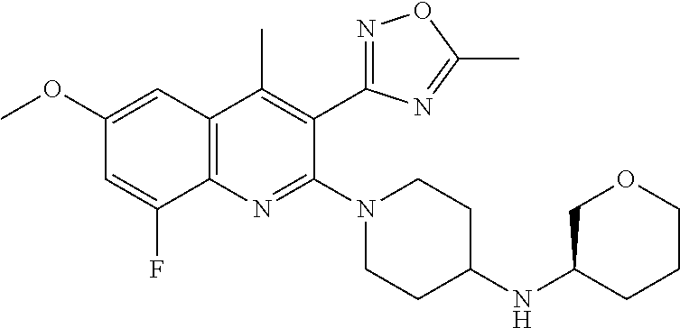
C1(OC)=CC2=C(C(F)=C1)N=C(N1CCC(NC3CCCOC3)CC1)C(C1=NOC(C)=N1)=C2C
